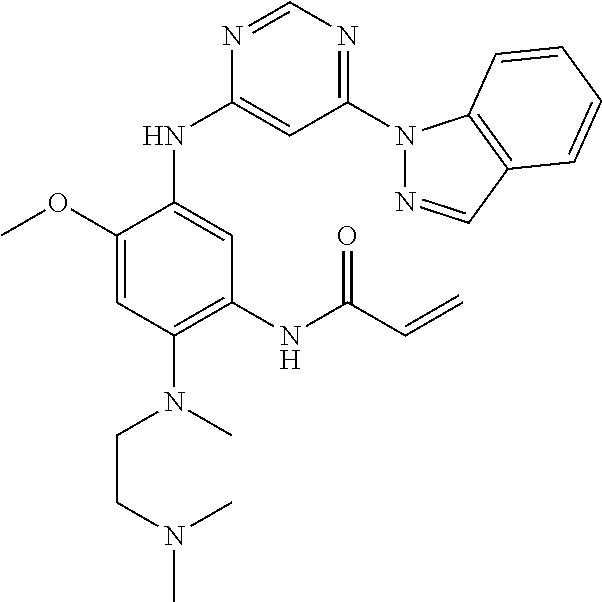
N1=CN=C(N2N=CC3=C2C=CC=C3)C=C1NC1=CC(NC(C=C)=O)=C(N(CCN(C)C)C)C=C1OC
